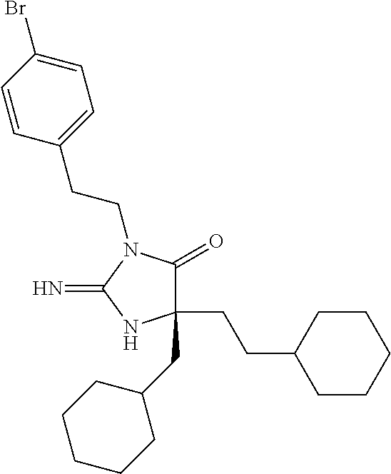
C1(CCC2CCCCC2)(CC2CCCCC2)C(=O)N(CCC2=CC=C(Br)C=C2)C(=N)N1
